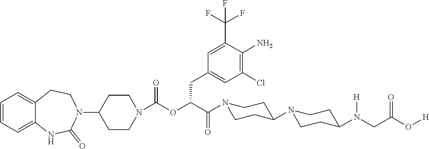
C1=CC=C2C(=C1)CCN(C1CCN(C(OC(CC3=CC(Cl)=C(N)C(C(F)(F)F)=C3)C(=O)N3CCC(N4CCC(N(CC(=O)O[H])[H])CC4)CC3)=O)CC1)C(=O)N2
